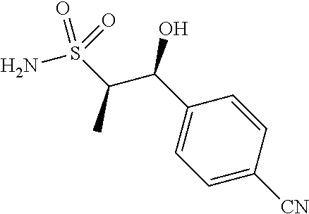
C1(C(C(C)S(N)(=O)=O)O)=CC=C([CN])C=C1
